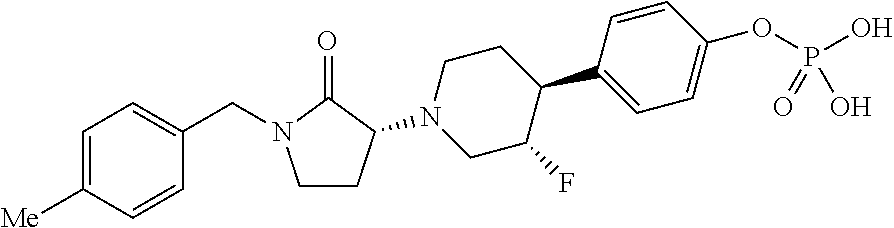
C1=C([Me])C=CC(CN2CCC(N3CC(F)C(C4=CC=C(OP(O)(=O)O)C=C4)CC3)C2=O)=C1
